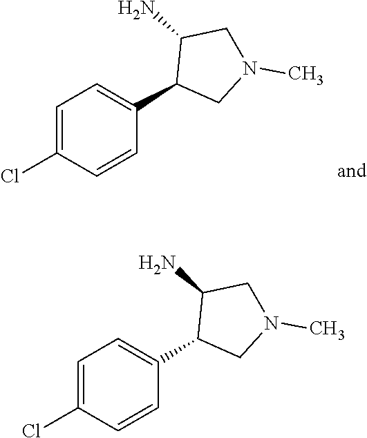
C1=C(Cl)C=CC(C2CN(C)CC2N)=C1.C1=C(Cl)C=CC(C2CN(C)CC2N)=C1
